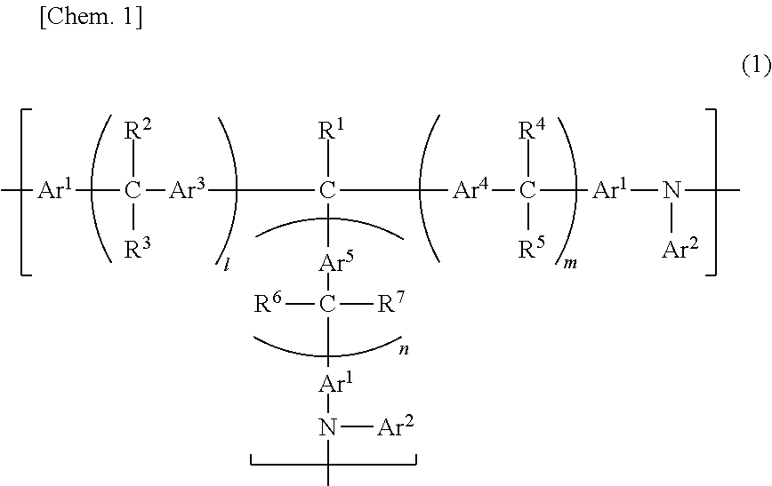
C[Ar1]C([Ar3]C([Ar4]C([Ar1]N(C)[Ar2])([R4])[R5])([R1])[Ar5]C([Ar1]N(C)[Ar2])([R7])[R6])([R2])[R3]
